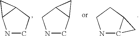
N1CCC2C1C2.N1CC2C(C1)C2.N1C2C(CC1)C2
